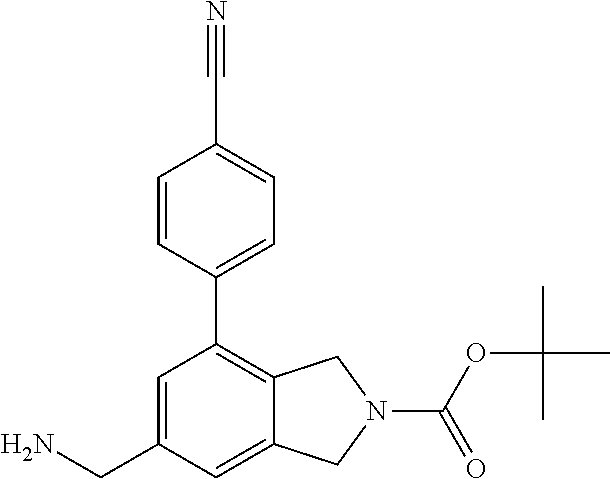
C1=CC(C2=C3C(=CC(CN)=C2)CN(C(OC(C)(C)C)=O)C3)=CC=C1C#N
